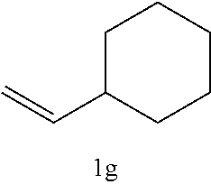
C1C(C=C)CCCC1
